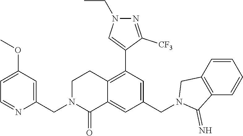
C1(OC)=CC=NC(CN2C(=O)C3=CC(CN4C(=N)C5=C(C4)C=CC=C5)=CC(C4=CN(CC)N=C4[CF3])=C3CC2)=C1
